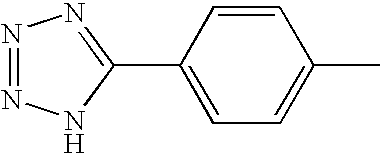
C1=CC(C2=NN=NN2)=CC=C1C
